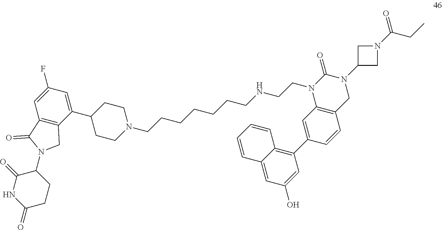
C1(=O)NC(=O)C(N2CC3=C(C2=O)C=C(F)C=C3C2CCN(CCCCCCCNCCN3C4=C(CN(C5CN(C(=O)CC)C5)C3=O)C=CC(C3=C5C(=CC(O)=C3)C=CC=C5)=C4)CC2)CC1
